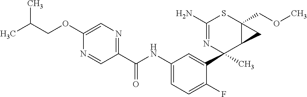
N1=CC(C(NC2=CC=C(F)C(C3(C)C4C(COC)(SC(N)=N3)C4)=C2)=O)=NC=C1OCC(C)C
